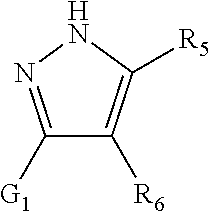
C1([G1])=NNC([R5])=C1[R6]
